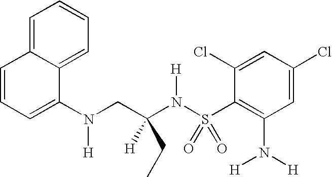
C1=CC=C(N(CC(N(S(C2=C(N([H])[H])C=C(Cl)C=C2Cl)(=O)=O)[H])([H])CC)[H])C2=CC=CC=C12
